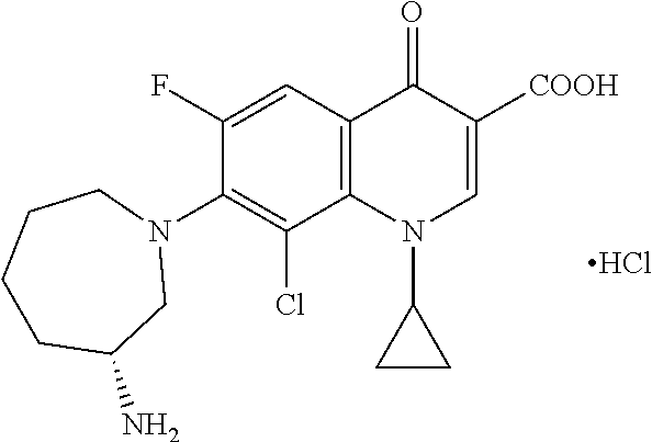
C12=C(C=C(F)C(N3CCCCC(N)C3)=C1Cl)C(=O)C([COOH])=CN2C1CC1.Cl
